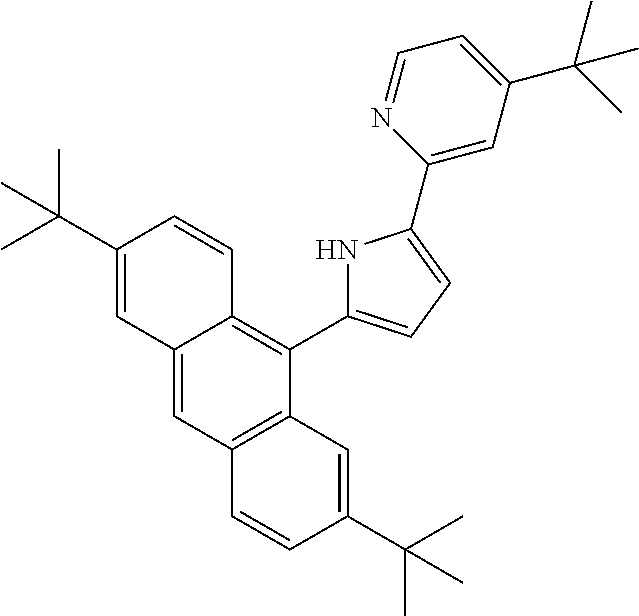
C12=CC3=C(C(C4=CC=C(C5=CC(C(C)(C)C)=CC=N5)N4)=C1C=CC(C(C)(C)C)=C2)C=C(C(C)(C)C)C=C3
